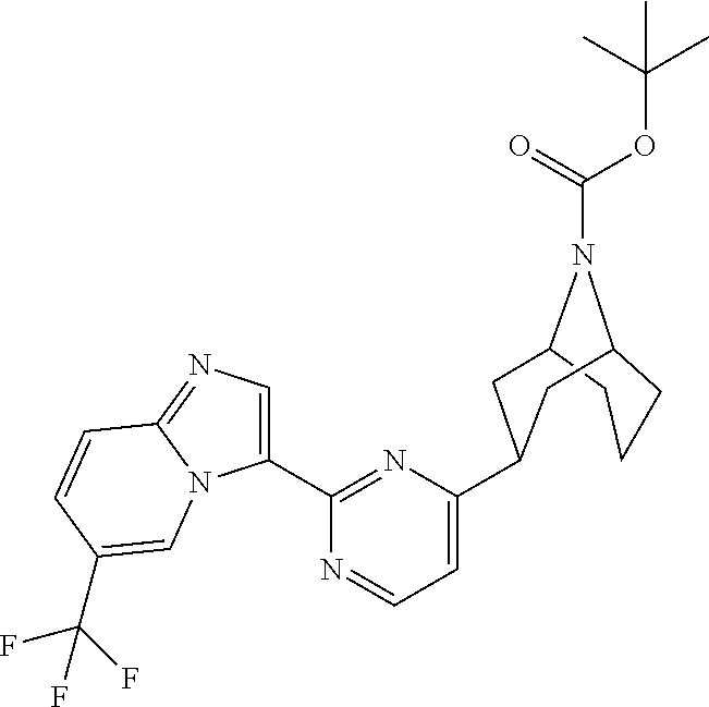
C1(C2=NC(C3CC4CCCC(C3)N4C(=O)OC(C)(C)C)=CC=N2)=CN=C2N1C=C(C(F)(F)F)C=C2
